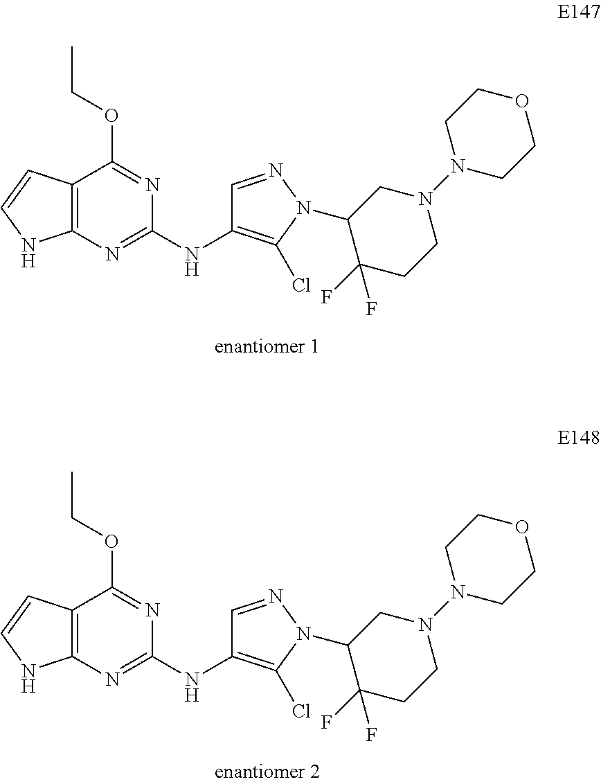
C12=C(N=C(NC3=C(Cl)N(C4C(F)(F)CCN(N5CCOCC5)C4)N=C3)N=C1OCC)NC=C2.C12=C(N=C(NC3=C(Cl)N(C4C(F)(F)CCN(N5CCOCC5)C4)N=C3)N=C1OCC)NC=C2
